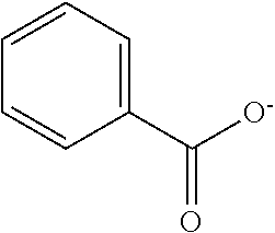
C1=CC=CC(C([O-])=O)=C1
